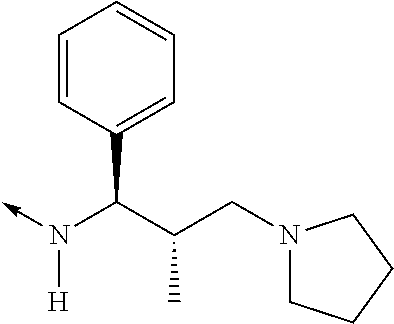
N([H])(C(C1=CC=CC=C1)C(CN1CCCC1)C)->C
